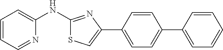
C1=CC=NC(NC2=NC(C3=CC=C(C4=CC=CC=C4)C=C3)=CS2)=C1
